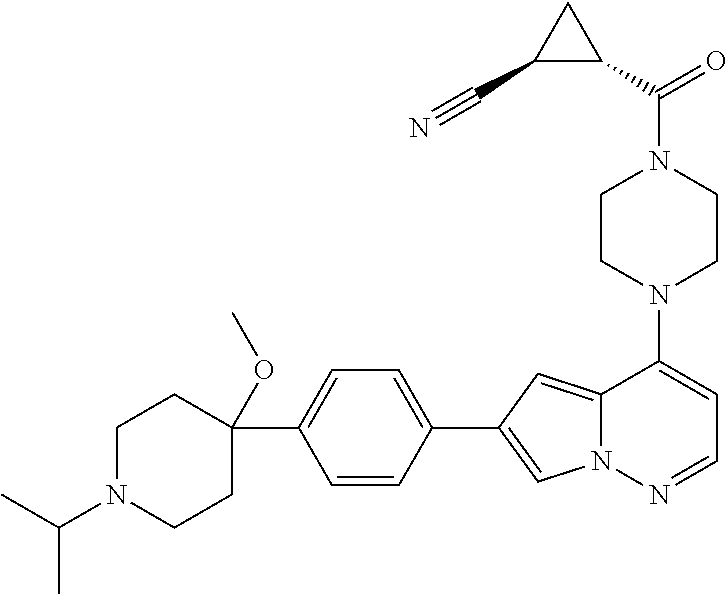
N1(C2=CC=NN3C2=CC(C2=CC=C(C4(OC)CCN(C(C)C)CC4)C=C2)=C3)CCN(C(=O)C2CC2C#N)CC1
